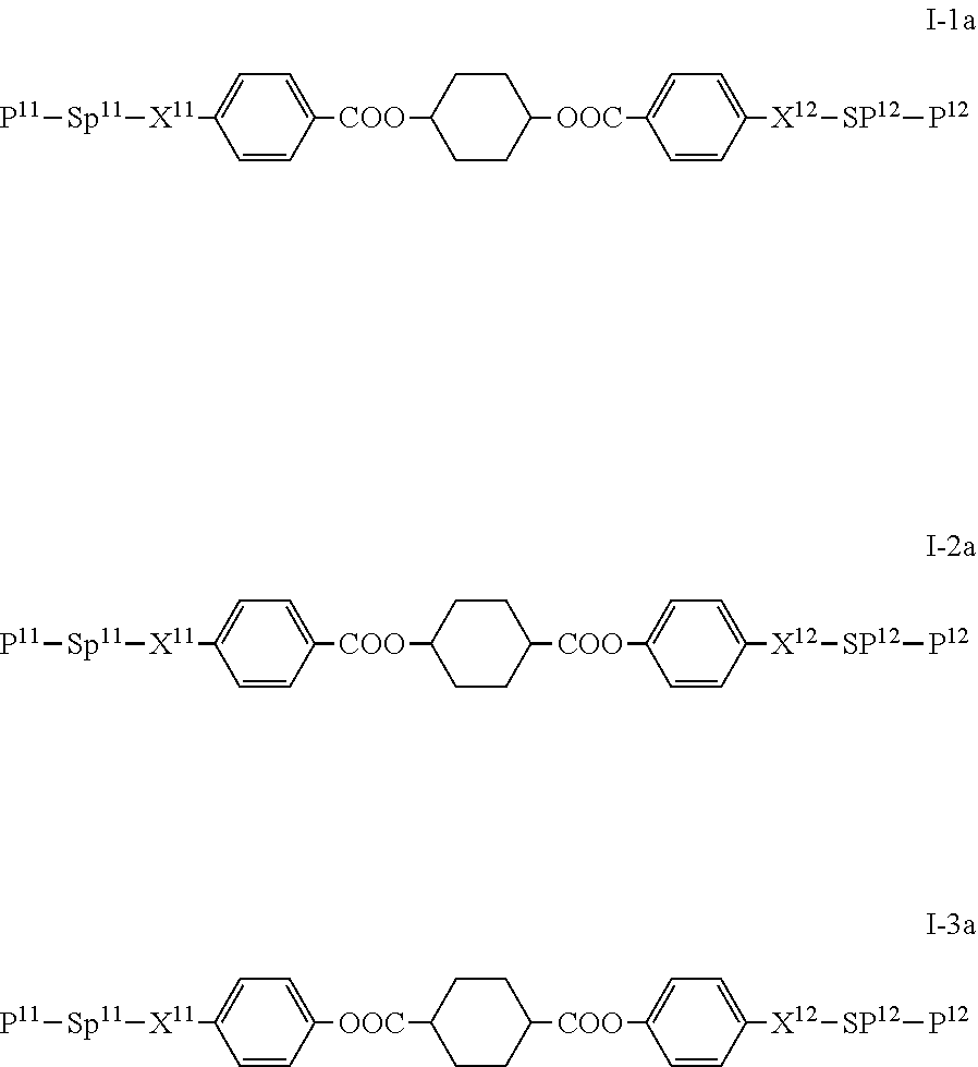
[P11][Sp11][X11]C1=CC=C([COO]C2CCC([OOC]C3=CC=C([X12][SP12][P12])C=C3)CC2)C=C1.[P11][Sp11][X11]C1=CC=C([COO]C2CCC([COO]C3=CC=C([X12][SP12][P12])C=C3)CC2)C=C1.[P11][Sp11][X11]C1=CC=C([OOC]C2CCC([COO]C3=CC=C([X12][SP12][P12])C=C3)CC2)C=C1
